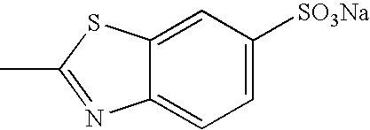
CC1=NC2=CC=C([SO3Na])C=C2S1
